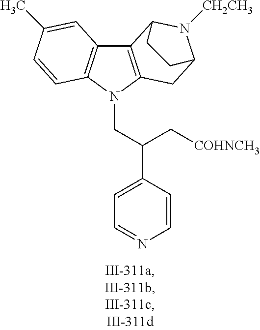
C12=C(N(CC(C3=CC=NC=C3)C[COHNCH3])C3=C1C=C(C)C=C3)CC1N([CH2CH3])C2CC1
